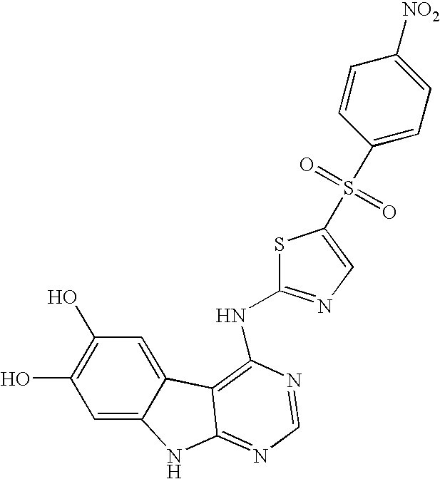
N(C1=NC=C(S(C2=CC=C([NO2])C=C2)(=O)=O)S1)C1=C2C3=CC(O)=C(O)C=C3NC2=NC=N1
